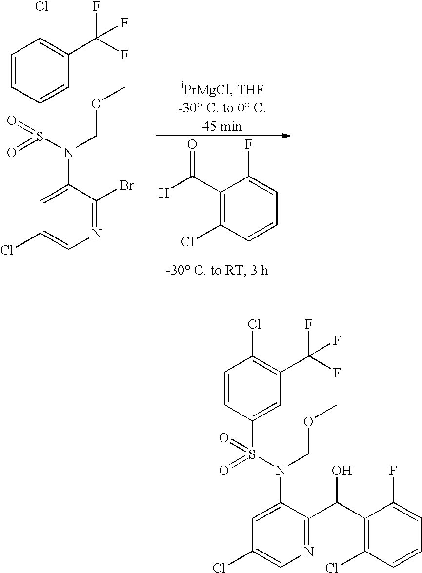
C1=CC(S(N(C2=CC(Cl)=CN=C2C(C2=C(Cl)C=CC=C2F)O)COC)(=O)=O)=CC(C(F)(F)F)=C1Cl.C1=CC(S(N(C2=CC(Cl)=CN=C2Br)COC)(=O)=O)=CC(C(F)(F)F)=C1Cl.C1(C([H])=O)=C(Cl)C=CC=C1F
